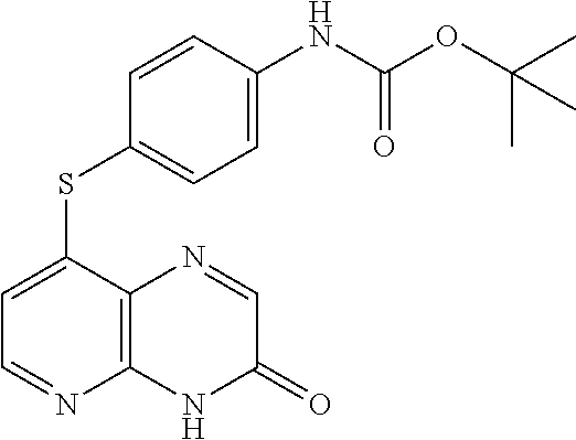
C1=C(NC(OC(C)(C)C)=O)C=CC(SC2=CC=NC3=C2N=CC(=O)N3)=C1
